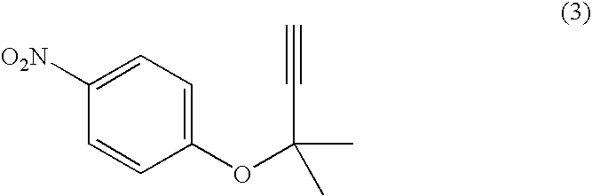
C1(OC(C)(C#C)C)=CC=C([O2N])C=C1
